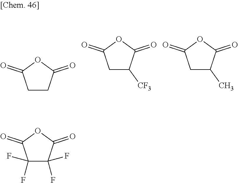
C1CC(=O)OC1=O.C1C([CF3])C(=O)OC1=O.C1C(C)C(=O)OC1=O.C1(F)(F)C(=O)OC(=O)C1(F)F
